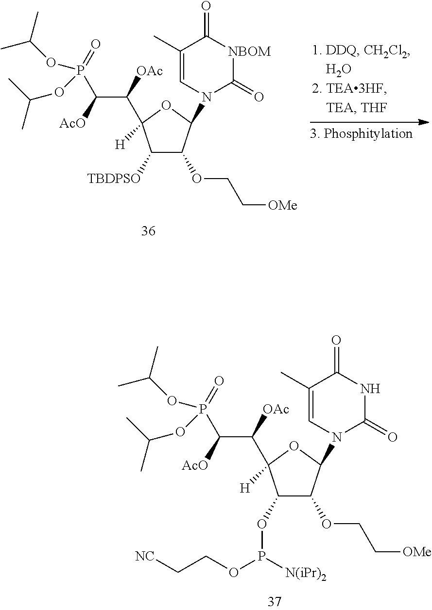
C1([TBDPSO])C(OCC[OMe])C(N2C(=O)[NBOM]C(=O)C(C)=C2)OC1([H])C(C([AcO])P(=O)(OC(C)C)OC(C)C)[OAc].C1(OP([N(iPr)2])OCC[NC])C(OCC[OMe])C(N2C(=O)NC(=O)C(C)=C2)OC1([H])C(C([AcO])P(=O)(OC(C)C)OC(C)C)[OAc]
